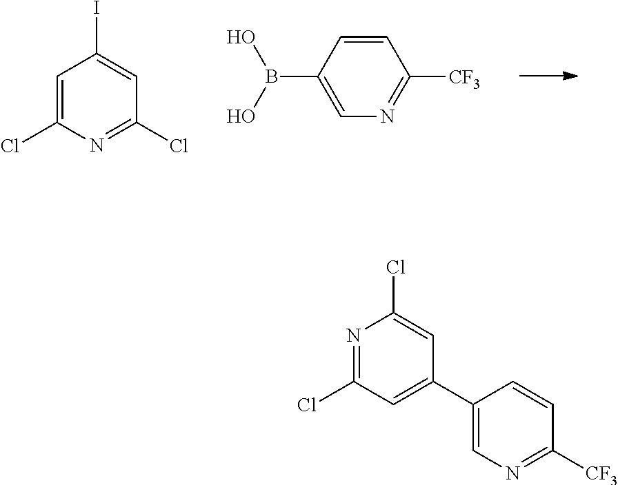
C1=C(Cl)N=C(Cl)C=C1I.C1=CC(B(O)O)=CN=C1[CF3].N1=C(Cl)C=C(C2=CN=C([CF3])C=C2)C=C1Cl
